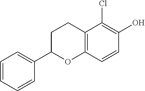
C1=CC=CC(C2OC3=C(CC2)C(Cl)=C(O)C=C3)=C1
